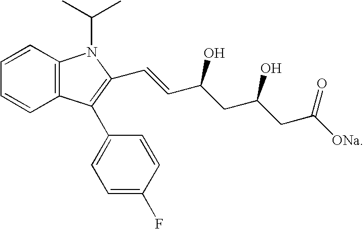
C1=CC2=C(C=C1)C(C1=CC=C(F)C=C1)=C(C=CC(CC(CC([ONa])=O)O)O)N2C(C)C
